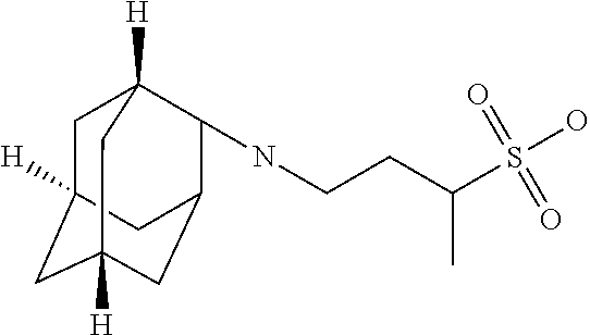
C(CC(S(O)(=O)=O)C)NC1C2CC3([H])CC([H])(CC1([H])C3)C2
